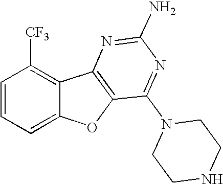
C1=CC=C2C(=C1[CF3])C1=C(O2)C(N2CCNCC2)=NC(N)=N1
